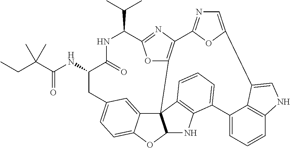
C(=O)(NC1C(=O)NC(C(C)C)C2=NC3=C(O2)C24C5=CC(=CC=C5OC2NC2=C4C=CC=C2C2=CC=CC4=C2C(=CN4)C2=CN=C3O2)C1)C(CC)(C)C
